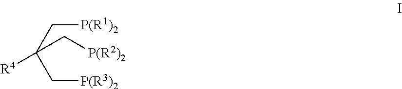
C(C[P(R1)2])(C[P(R2)2])(C[P(R3)2])[R4]
